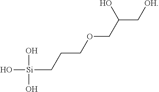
O[Si](O)(O)CCCOCC(C[OH])O
